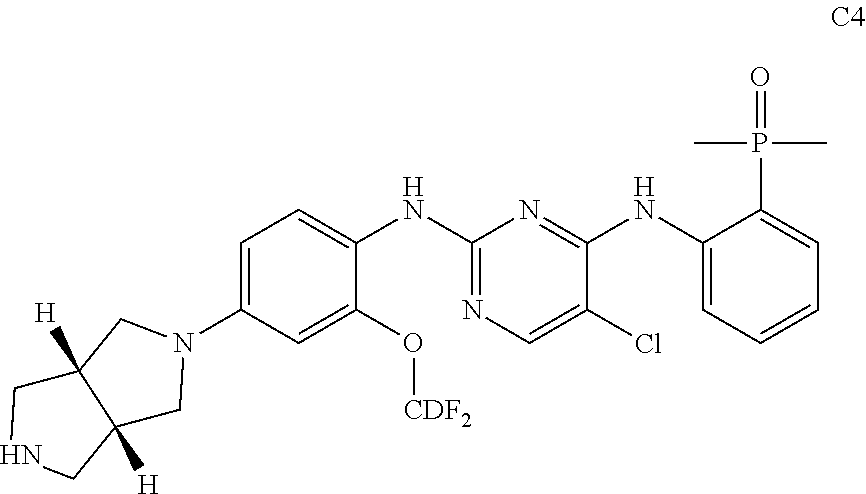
C12([H])CNCC1([H])CN(C1=CC=C(NC3=NC=C(Cl)C(NC4=CC=CC=C4P(C)(C)=O)=N3)C(O[CDF2])=C1)C2
